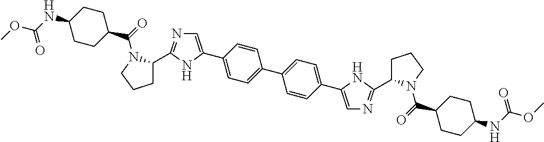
C1C(C2=NC=C(C3=CC=C(C4=CC=C(C5=CN=C(C6CCCN6C(C6CCC(NC(OC)=O)CC6)=O)N5)C=C4)C=C3)N2)N(C(C2CCC(NC(=O)OC)CC2)=O)CC1
